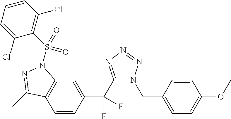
C1=CC(C(F)(C2=NN=NN2CC2=CC=C(OC)C=C2)F)=CC2=C1C(C)=NN2S(C1=C(Cl)C=CC=C1Cl)(=O)=O
